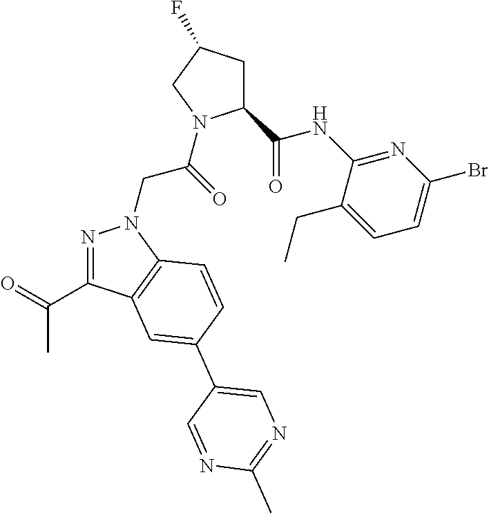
N1=C(C(=O)C)C2=C(N1CC(=O)N1C(C(NC3=NC(Br)=CC=C3CC)=O)CC(F)C1)C=CC(C1=CN=C(C)N=C1)=C2
